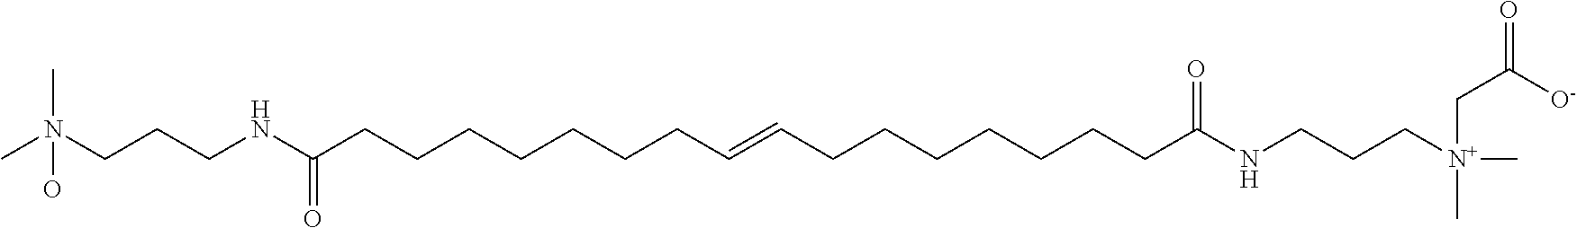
N(CCCNC(CCCCCCCC=CCCCCCCCC(NCCC[N+](C)(CC([O-])=O)C)=O)=O)(C)(C)O
